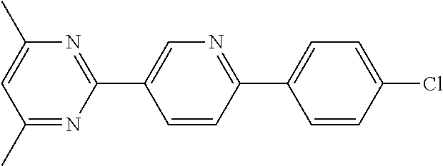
C1=CC(Cl)=CC=C1C1=NC=C(C2=NC(C)=CC(C)=N2)C=C1
